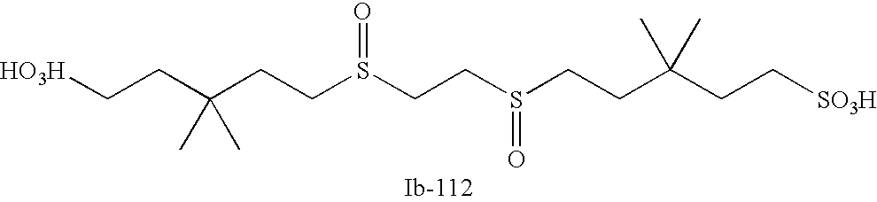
C(CCS(=O)CCS(=O)CCC(CC[SO3H])(C)C)(CC[HO3H])(C)C
